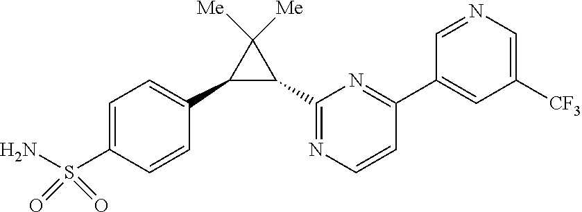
C1=C(S(N)(=O)=O)C=CC(C2C(C3=NC=CC(C4=CC([CF3])=CN=C4)=N3)C2([Me])[Me])=C1
